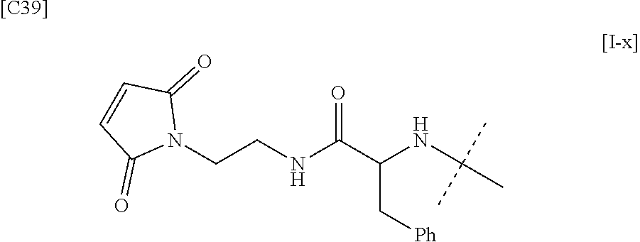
N1(CCNC(C(NC(C)(C)C)C[Ph])=O)C(=O)C=CC1=O.[[C39]]
